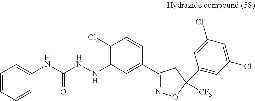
C1(Cl)=C(NNC(NC2=CC=CC=C2)=O)C=C(C2=NOC([CF3])(C3=CC(Cl)=CC(Cl)=C3)C2)C=C1
